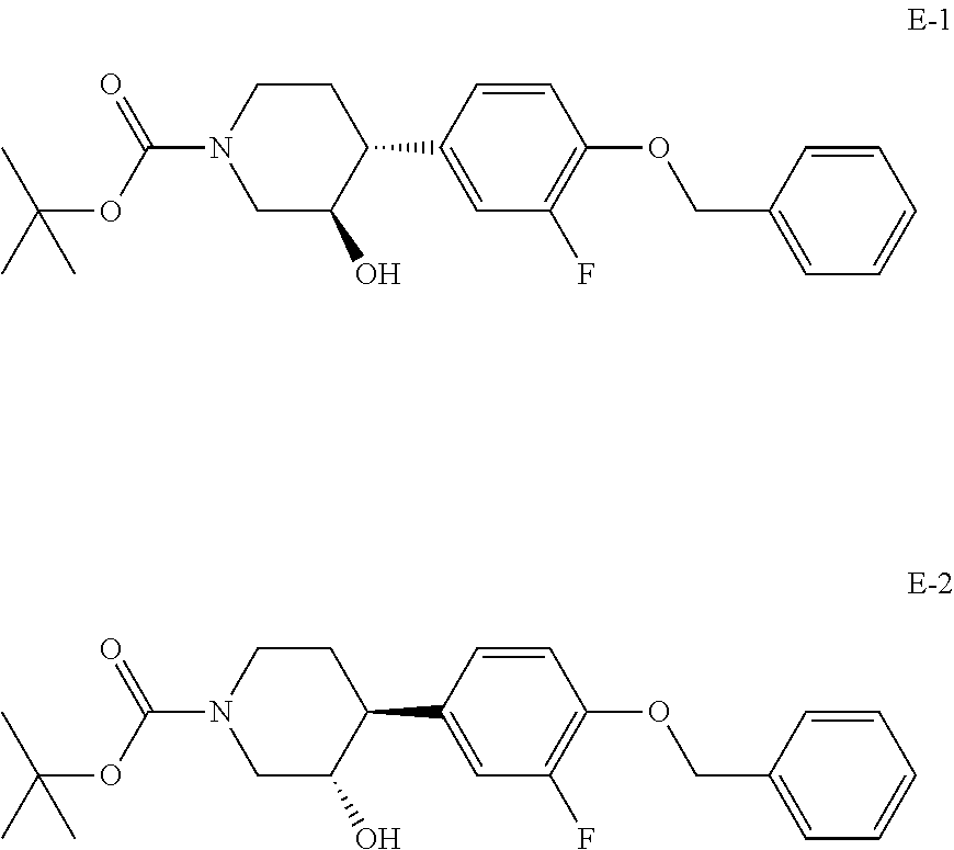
C1=CC(C2CCN(C(=O)OC(C)(C)C)CC2O)=CC(F)=C1OCC1=CC=CC=C1.C1=CC(C2CCN(C(=O)OC(C)(C)C)CC2O)=CC(F)=C1OCC1=CC=CC=C1
